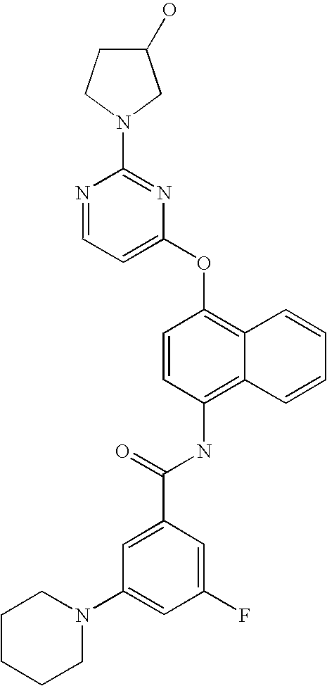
N1=CC=C(OC2=C3C(=C(NC(C4=CC(N5CCCCC5)=CC(F)=C4)=O)C=C2)C=CC=C3)N=C1N1CCC(O)C1
